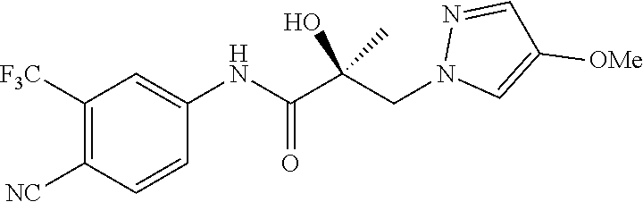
C1=CC([NC])=C([F3C])C=C1NC(C(CN1C=C([OMe])C=N1)(O)C)=O
